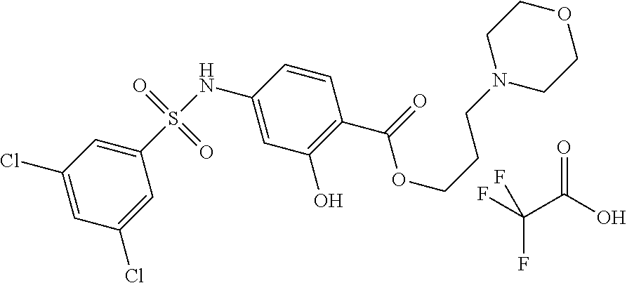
C1(Cl)=CC(Cl)=CC(S(NC2=CC(O)=C(C(=O)OCCCN3CCOCC3)C=C2)(=O)=O)=C1.FC(C(O)=O)(F)F
